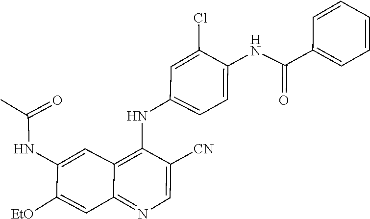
CC(=O)NC1=CC2=C(NC3=CC=C(NC(C4=CC=CC=C4)=O)C(Cl)=C3)C([CN])=CN=C2C=C1[EtO]
